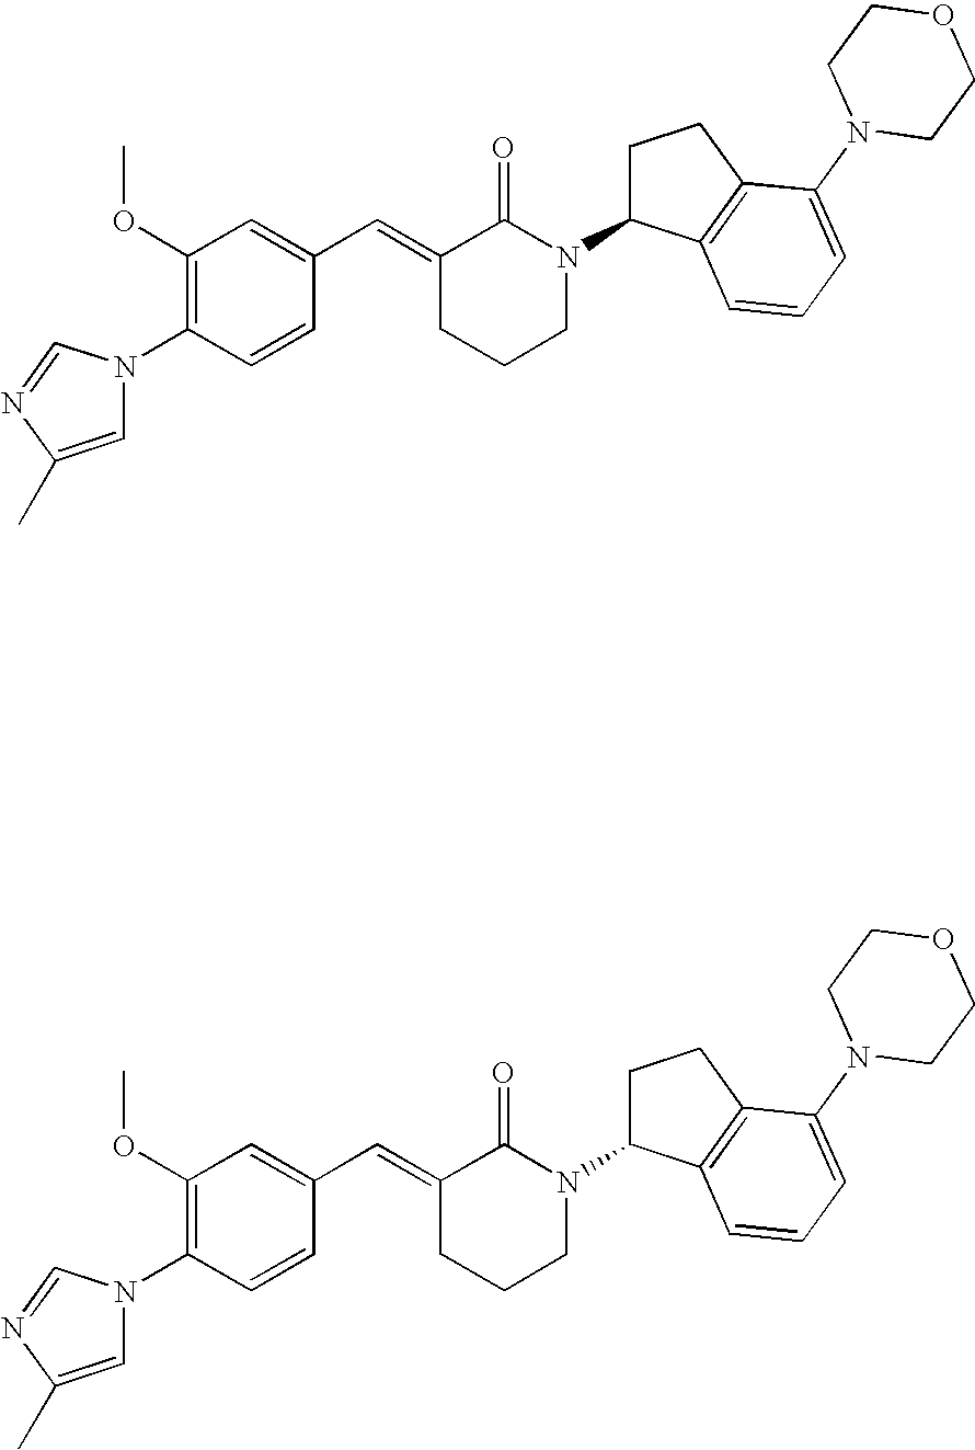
C1=CC(N2C=C(C)N=C2)=C(OC)C=C1C=C1CCCN(C2CCC3=C2C=CC=C3N2CCOCC2)C1=O.C1=CC(N2C=C(C)N=C2)=C(OC)C=C1C=C1CCCN(C2CCC3=C2C=CC=C3N2CCOCC2)C1=O
